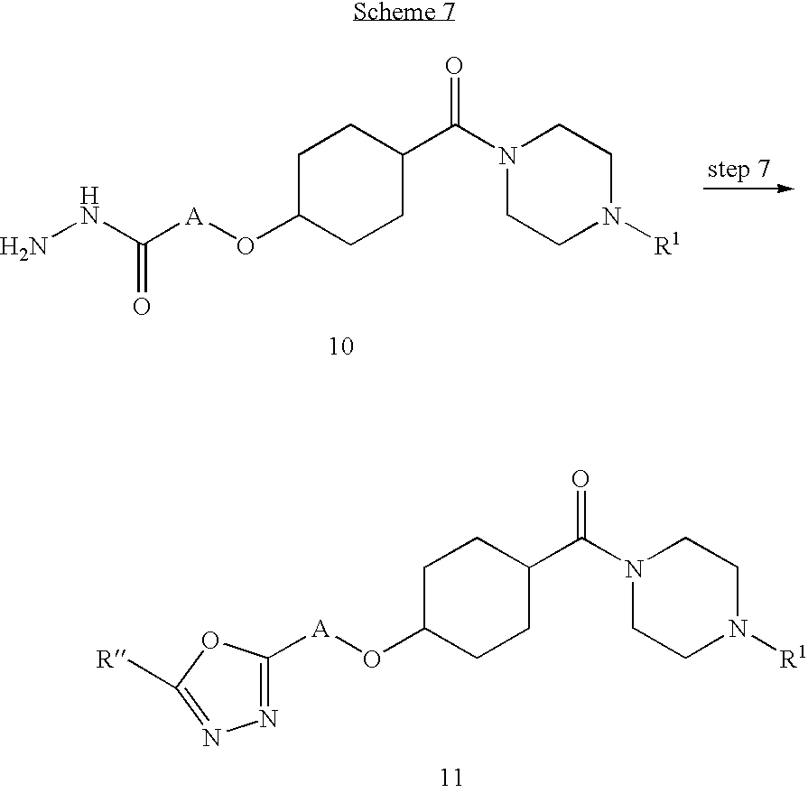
C1C(O[A]C2=NN=C([R])O2)CCC(C(N2CCN([R1])CC2)=O)C1.C1C(O[A]C(NN)=O)CCC(C(N2CCN([R1])CC2)=O)C1
